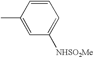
C1=C(C)C=CC=C1[NHSO2Me]
